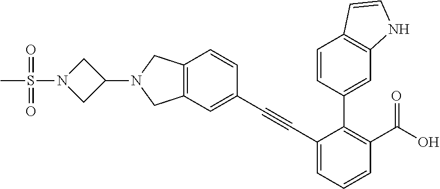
C1(C#CC2=CC3=C(C=C2)CN(C2CN(S(=O)(=O)C)C2)C3)=CC=CC(C(O)=O)=C1C1=CC2=C(C=C1)C=CN2
